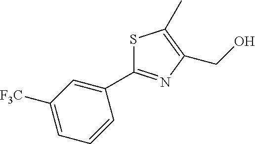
C(C1=C(C)SC(C2=CC([F3C])=CC=C2)=N1)O
